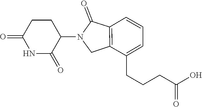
C1(N2CC3=C(C2=O)C=CC=C3CCCC(O)=O)CCC(=O)NC1=O
